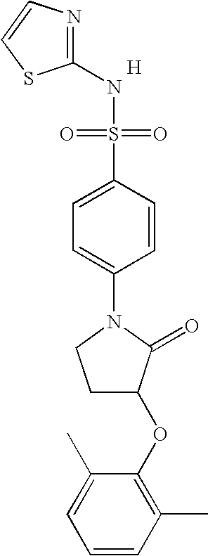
N1=C(NS(=O)(=O)C2=CC=C(N3CCC(OC4=C(C)C=CC=C4C)C3=O)C=C2)SC=C1.[H]
